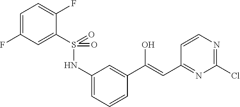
C1(F)=CC=C(F)C(S(=O)(NC2=CC=CC(C(=CC3=NC(Cl)=NC=C3)O)=C2)=O)=C1
